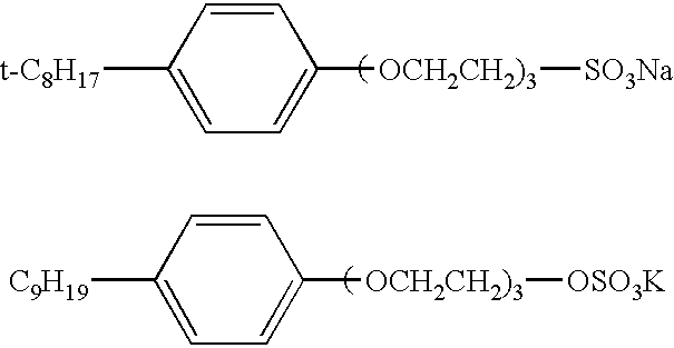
C1=CC([t-C8H17])=CC=C1[OCH2CH2)3][SO3Na].C1=CC([C9H19])=CC=C1[OCH2CH2)3][OSO3K]
